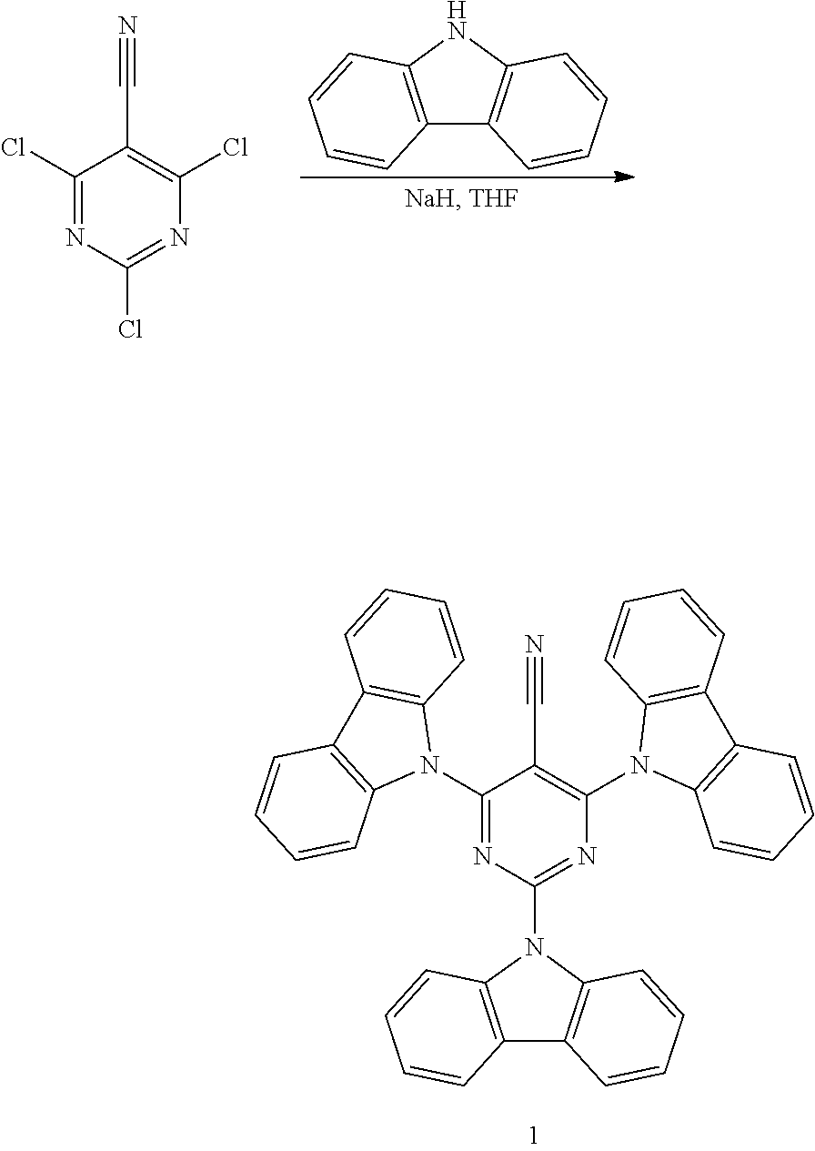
C12=C(NC3=C1C=CC=C3)C=CC=C2.C1(Cl)=NC(Cl)=NC(Cl)=C1C#N.C1(N2C3=C(C4=C2C=CC=C4)C=CC=C3)=NC(N2C3=C(C4=C2C=CC=C4)C=CC=C3)=NC(N2C3=C(C4=C2C=CC=C4)C=CC=C3)=C1C#N
